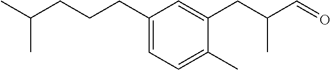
C1(CCCC(C)C)=CC=C(C)C(CC(C=O)C)=C1
